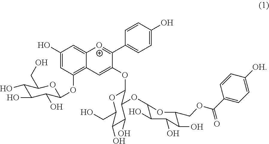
C1(O)=CC(OC2C(O)C(O)C(O)C(CO)O2)=C2C(=C1)[O+]=C(C1=CC=C(O)C=C1)C(OC1C(OC3C(O)C(O)C(O)C(COC(C4=CC=C([OH])C=C4)=O)O3)C(O)C(O)C(CO)O1)=C2
